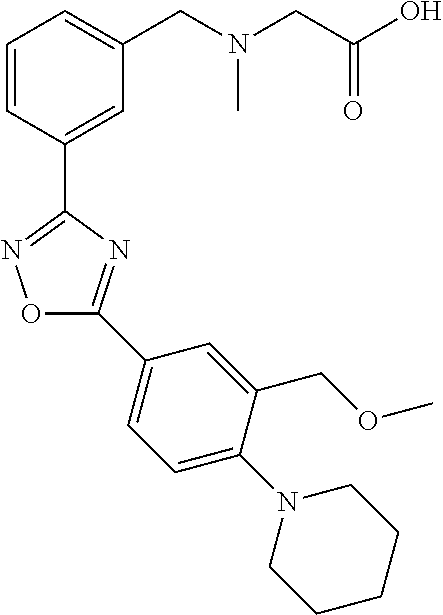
C1=CC(C2=NOC(C3=CC=C(N4CCCCC4)C(COC)=C3)=N2)=CC(CN(CC(O)=O)C)=C1
